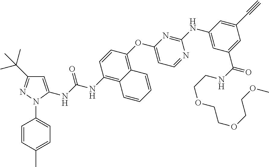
C1=C(NC(NC2=C3C(=C(OC4=CC=NC(NC5=CC(C(NCCOCCOCCOC)=O)=CC(C#C)=C5)=N4)C=C2)C=CC=C3)=O)N(C2=CC=C(C)C=C2)N=C1C(C)(C)C
